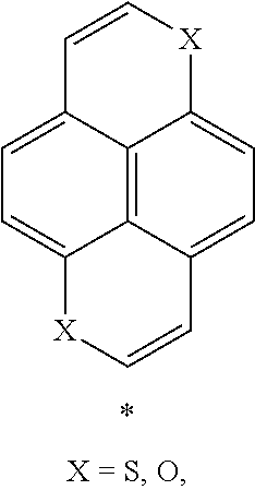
C12=C3C4=CC=C1[X]C=CC2=CC=C3[X]C=C4
